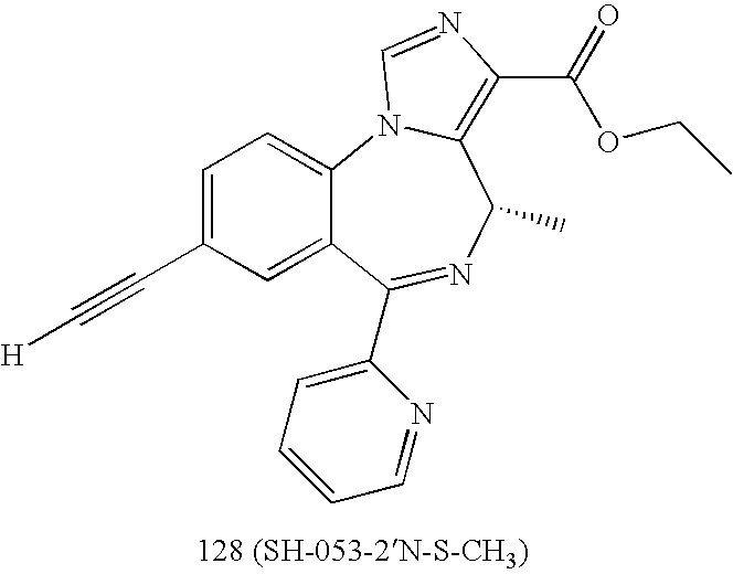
C12=CC=C(C#C[H])C=C1C(C1=CC=CC=N1)=NC(C)C1=C(C(OCC)=O)N=CN21
